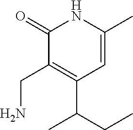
N1C(C)=CC(C(CC)C)=C(CN)C1=O
